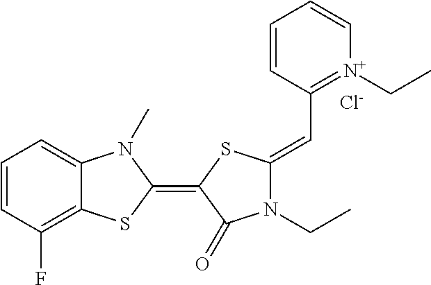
C1=CC(F)=C2C(=C1)N(C)C(=C1SC(=CC3=[N+](CC)C=CC=C3)N(CC)C1=O)S2.[Cl-]
